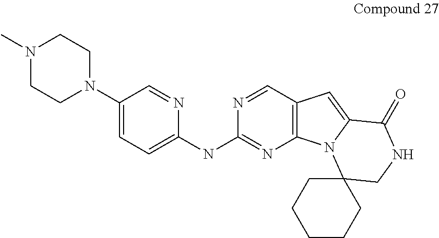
C1(N2CCN(C)CC2)=CC=C(NC2=NC3=C(C=N2)C=C2N3C3(CNC2=O)CCCCC3)N=C1
